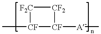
[CF]1(C)[CF]([A-]C)[CF2][F2C]1
